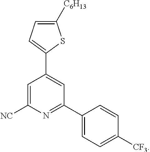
C1=C([NC])N=C(C2=CC=C([CF3])C=C2)C=C1C1=CC=C([C6H13])S1
